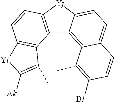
C12=C([Yj]C3=CC=C4C(=C13)C(C)=C([Bl])C=C4)C=CC1=C2C(C)=C([Ak])[Yi]1
